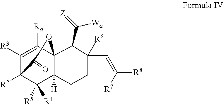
C1([R3])=C([Ra])C23C([H])(C([R4])([R5])C1([R2])C(=O)O2)CCC(C=C([R7])[R8])([R6])C3C([Wa])=[Z]
